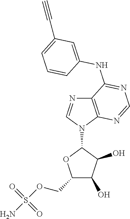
C12=C(N(C3OC(COS(N)(=O)=O)C(O)C3O)C=N1)N=CN=C2NC1=CC(C#C)=CC=C1
